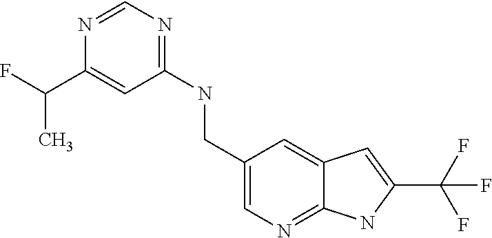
C1(NCC2=CN=C3C(=C2)C=C(C(F)(F)F)N3)=NC=NC(C(F)C)=C1
